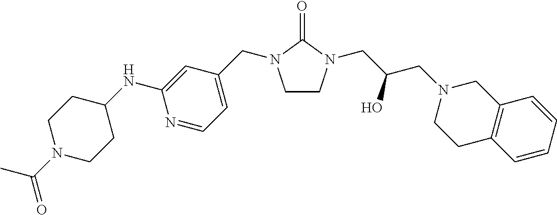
C1CN(CC(CN2CCC3=C(C2)C=CC=C3)O)C(=O)N1CC1=CC=NC(NC2CCN(C(C)=O)CC2)=C1
